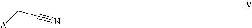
[A]CC#N
